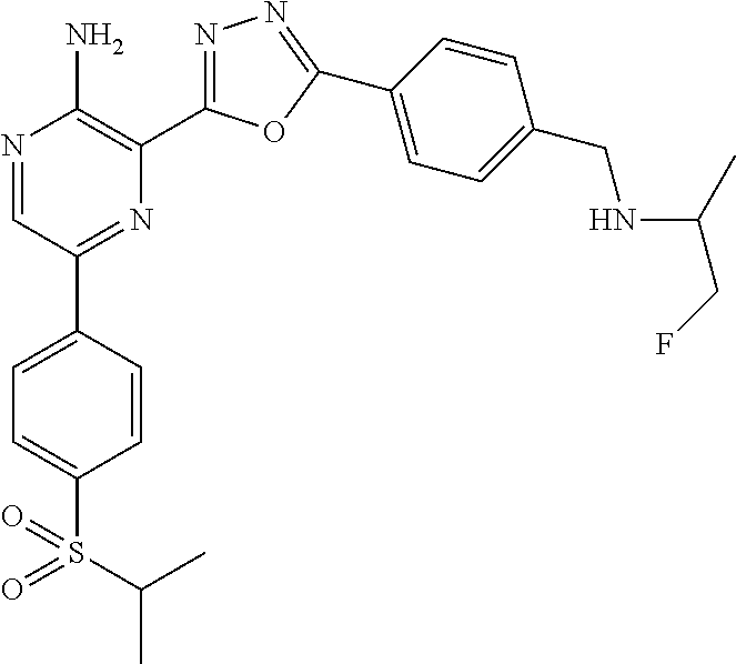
N1=CC(C2=CC=C(S(C(C)C)(=O)=O)C=C2)=NC(C2=NN=C(C3=CC=C(CNC(C)CF)C=C3)O2)=C1N
